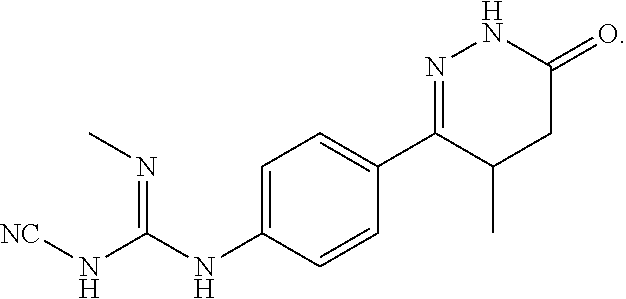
C1=C(NC(N[NC])=NC)C=CC(C2=NNC(=O)CC2C)=C1
